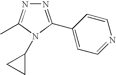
N1=C(C2=CC=NC=C2)N(C2CC2)C(C)=N1
